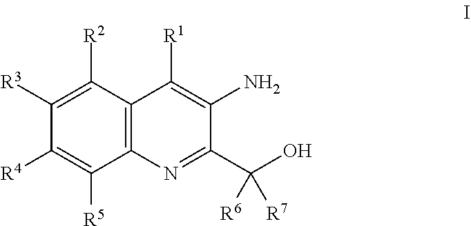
C12=C(C([R2])=C([R3])C([R4])=C1[R5])C([R1])=C(N)C(C(O)([R6])[R7])=N2
